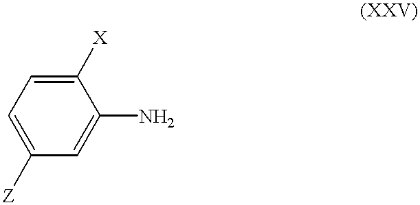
C1([Z])=CC=C([X])C(N)=C1
